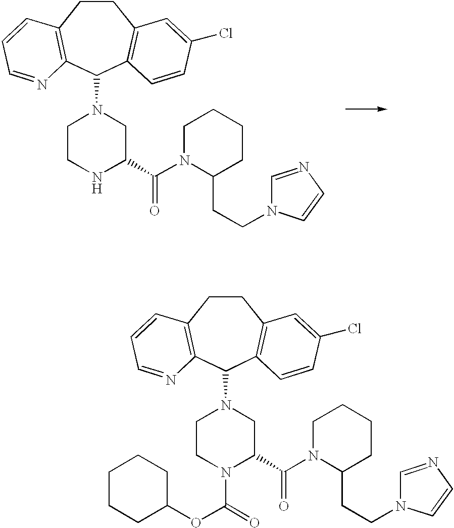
C1CC2=C(C(N3CCNC(C(N4C(CCN5C=NC=C5)CCCC4)=O)C3)C3=C1C=C(Cl)C=C3)N=CC=C2.C1CC2=C(C(N3CCN(C(=O)OC4CCCCC4)C(C(N4C(CCN5C=NC=C5)CCCC4)=O)C3)C3=C1C=C(Cl)C=C3)N=CC=C2
